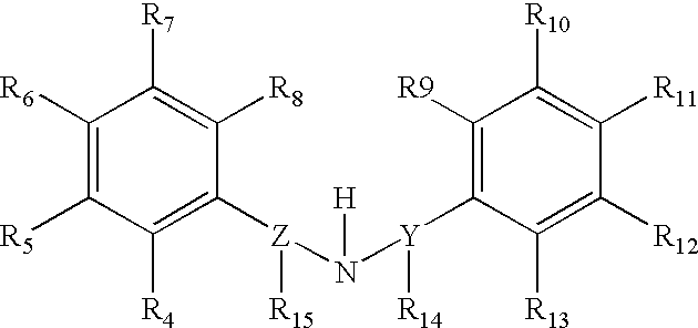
C1([R6])=C([R5])C([R4])=C([Z]([R15])N([H])[Y]([R14])C2=C([R9])C([R10])=C([R11])C([R12])=C2[R13])C([R8])=C1[R7]
